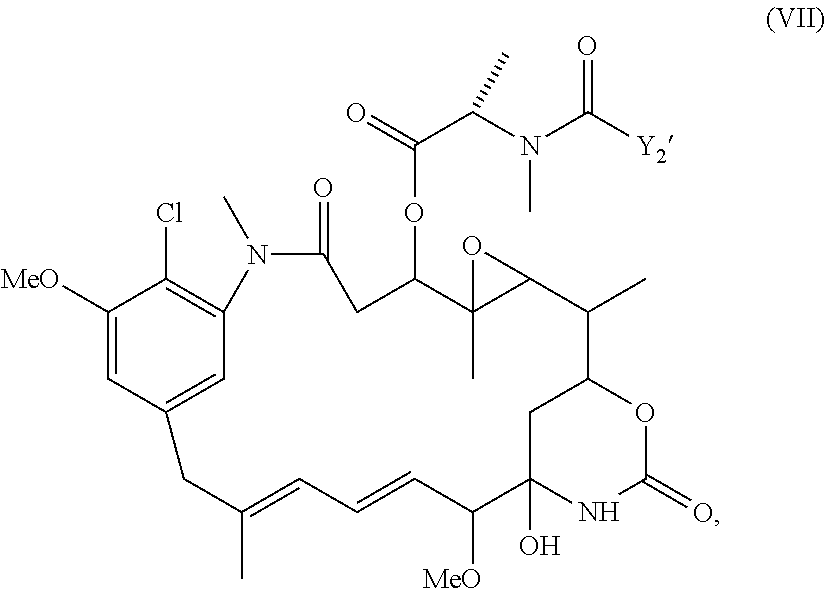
C1([MeO])=CC2=CC(=C1Cl)N(C)C(=O)CC(OC(C(C)N(C([Y2])=O)C)=O)C1(C)C(O1)C(C)C1CC(O)(NC(=O)O1)C([MeO])C=CC=C(C)C2
